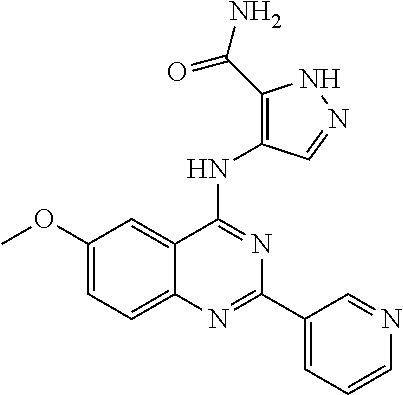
C1(OC)=CC=C2C(=C1)C(NC1=C(C(=O)N)NN=C1)=NC(C1=CC=CN=C1)=N2
